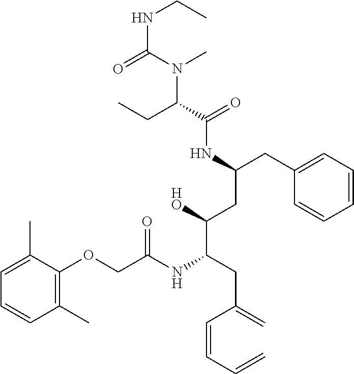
N(C(N(C)C(C(=O)NC(CC([HO])C(NC(COC1=C(C)C=CC=C1C)=O)CC(C=CC=C)=C)CC1=CC=CC=C1)CC)=O)CC
